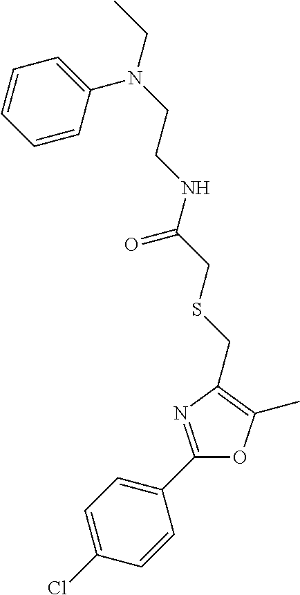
C1=C(Cl)C=CC(C2=NC(CSCC(NCCN(CC)C3=CC=CC=C3)=O)=C(C)O2)=C1
